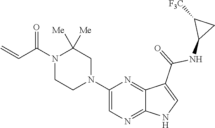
C1=C(N2CC([Me])([Me])N(C(C=C)=O)CC2)N=C2C(=N1)NC=C2C(=O)NC1CC1[F3C]
